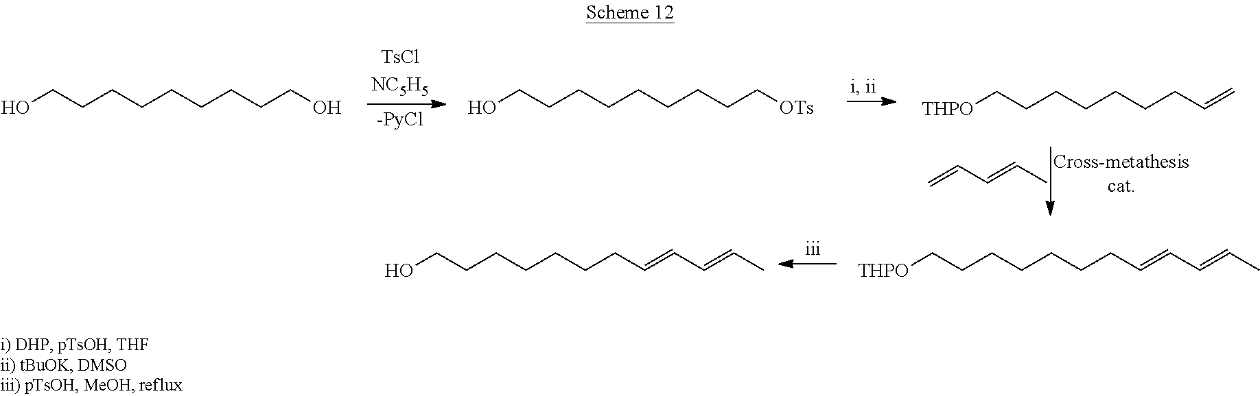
C=CC=CC.OCCCCCCCCCO.OCCCCCCCCC[OTs].[THPO]CCCCCCCC=C.[THPO]CCCCCCCC=CC=CC.OCCCCCCCC=CC=CC
